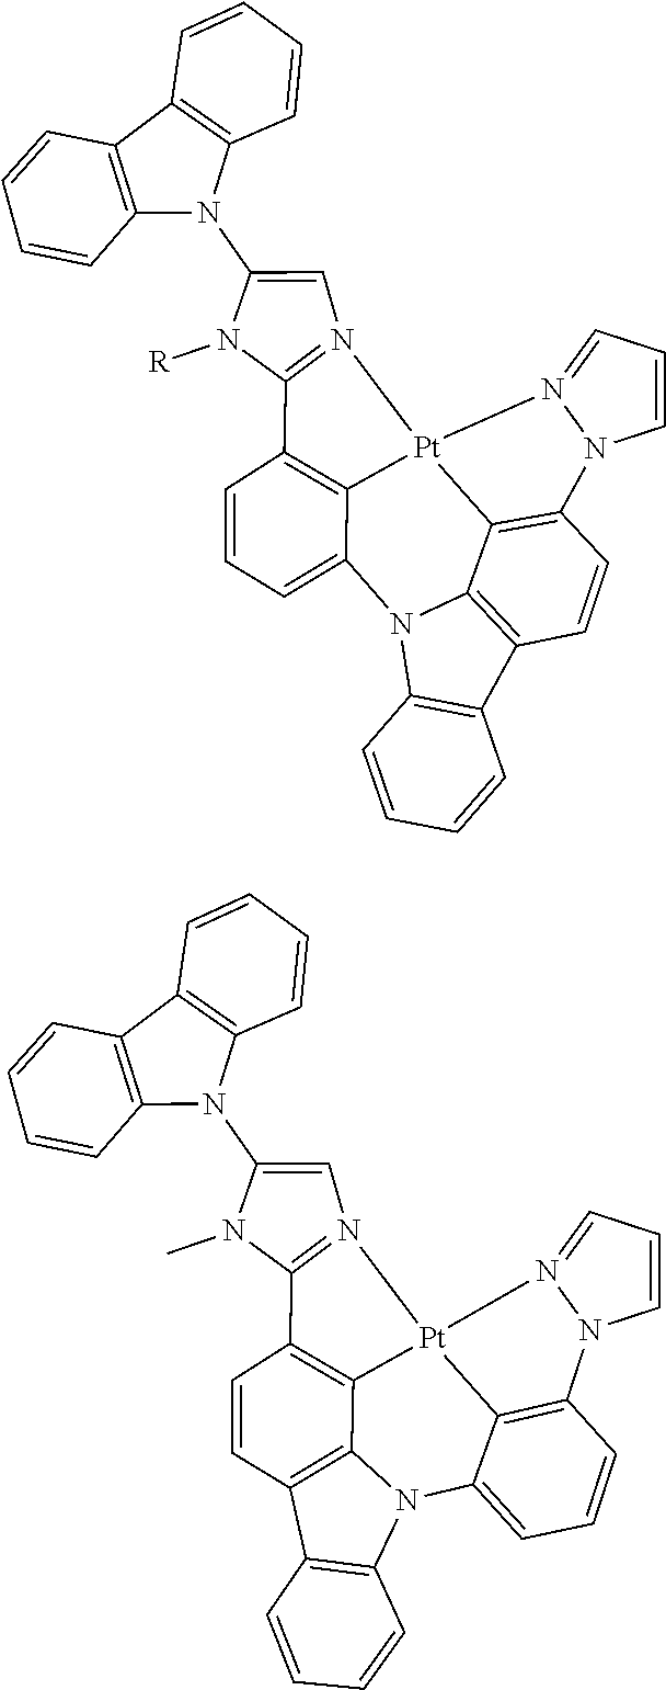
C1=CC=CC2=C1C1=C(N2C2=CN3=C(N2[R])C2=C4[Pt]35C3=C(C=CC6=C3N(C4=CC=C2)C2=C6C=CC=C2)N2C=CC=N52)C=CC=C1.C1=CC=CC2=C1C1=C(N2C2=CN3=C(N2C)C2=C4[Pt]35N3=CC=CN3C3=C5C(=CC=C3)N3C4=C(C=C2)C2=C3C=CC=C2)C=CC=C1
